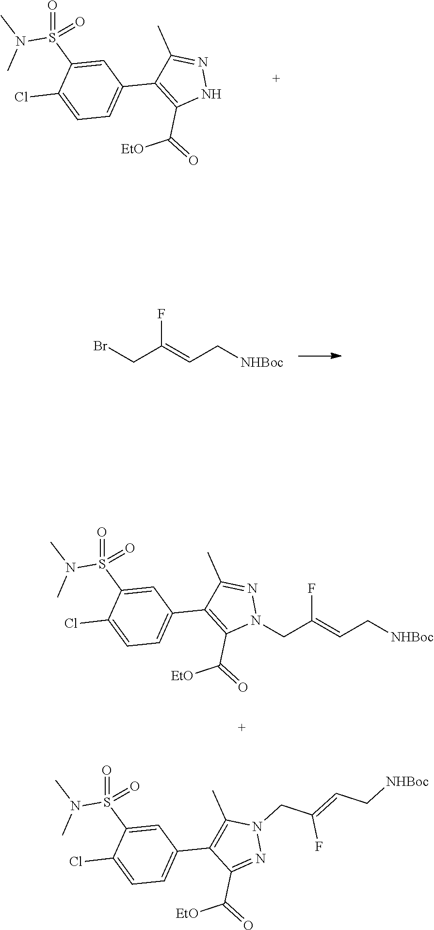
FC(=CC[NHBoc])CBr.N1N=C(C)C(C2=CC=C(Cl)C(S(=O)(N(C)C)=O)=C2)=C1C(=O)[EtO].FC(=CC[NHBoc])CN1N=C(C)C(C2=CC=C(Cl)C(S(=O)(N(C)C)=O)=C2)=C1C(=O)[EtO].N1=C(C(=O)[EtO])C(C2=CC=C(Cl)C(S(=O)(N(C)C)=O)=C2)=C(C)N1CC(=CC[NHBoc])F
